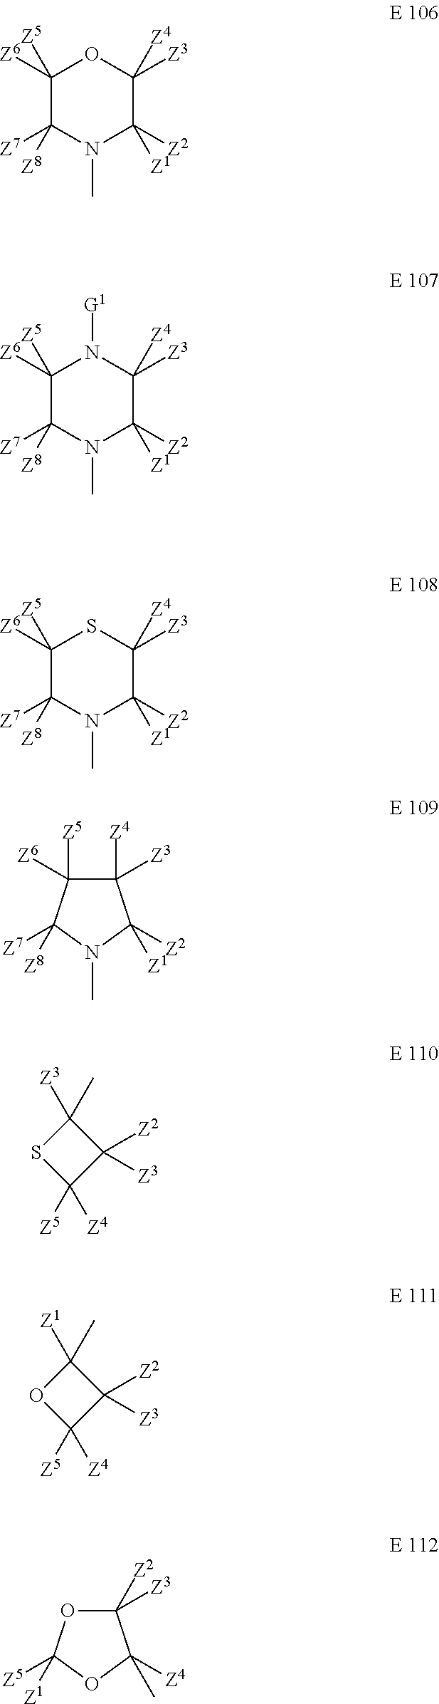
C1([Z6])([Z5])C([Z7])([Z8])N(C)C([Z2])([Z1])C([Z3])([Z4])O1.C1([Z6])([Z5])C([Z7])([Z8])N(C)C([Z2])([Z1])C([Z3])([Z4])N1[G1].C1([Z6])([Z5])C([Z7])([Z8])N(C)C([Z2])([Z1])C([Z3])([Z4])S1.C1([Z4])([Z3])C([Z5])([Z6])C([Z7])([Z8])N(C)C1([Z2])[Z1].C1([Z3])(C)SC([Z5])([Z4])C1([Z2])[Z3].C1([Z1])(C)OC([Z5])([Z4])C1([Z2])[Z3].C1([Z2])([Z3])OC([Z5])([Z1])OC1([Z4])C
